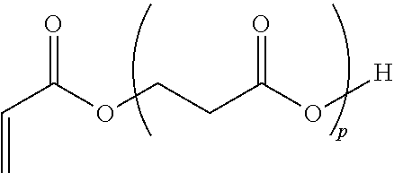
C(C(OCCC(O[H])=O)=O)=C
